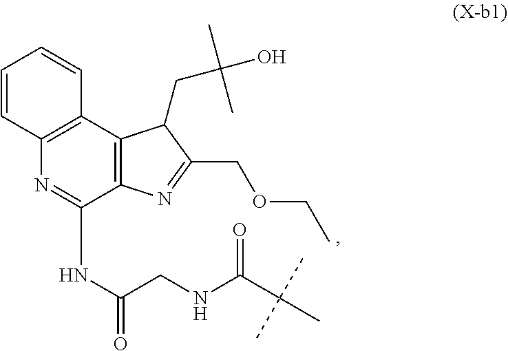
C12=C(C3=C(N=C1NC(=O)CNC(C(C)(C)C)=O)C=CC=C3)C(CC(O)(C)C)C(COCC)=N2
